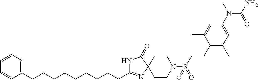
C1CN(S(=O)(=O)CCC2=C(C)C=C(N(C)C(=O)N)C=C2C)CCC12N=C(CCCCCCCCCC1=CC=CC=C1)NC2=O
